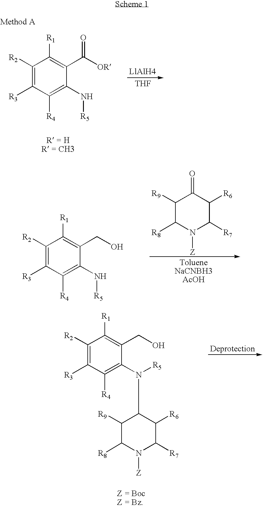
C1([R2])=C([R3])C([R4])=C(N[R5])C(C([OR])=O)=C1[R1].[THF].C1([R2])=C([R3])C([R4])=C(N[R5])C(CO)=C1[R1].C1([R9])C([R8])N([Z])C([R7])C([R6])C1=O.C1([R2])=C([R3])C([R4])=C(N([R5])C2C([R9])C([R8])N([Z])C([R7])C2[R6])C(CO)=C1[R1]
